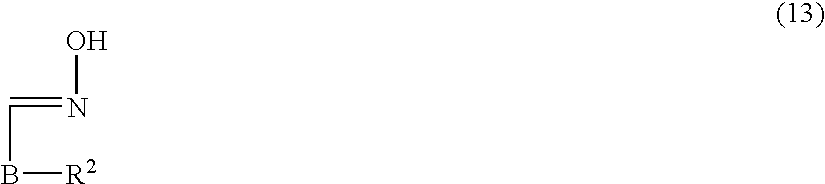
N(O)=CB[R2]
